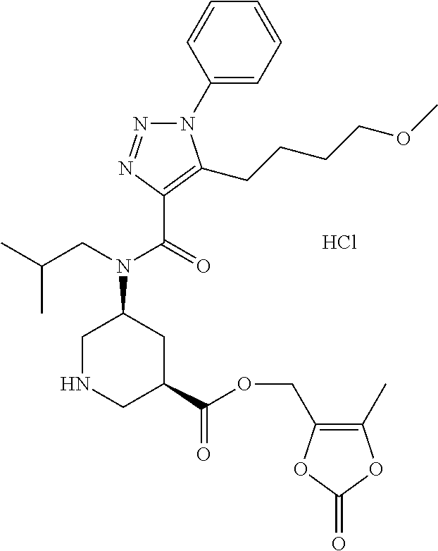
C1(N2N=NC(C(=O)N(CC(C)C)C3CNCC(C(OCC4=C(C)OC(=O)O4)=O)C3)=C2CCCCOC)=CC=CC=C1.Cl
